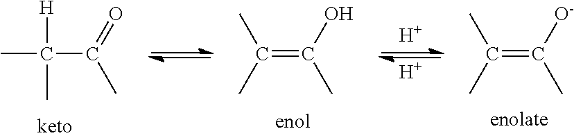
CC([H])(C)C(=O)C.C(C)(C)=C(O)C.[H].[H].C(C)(C)=C([O-])C
